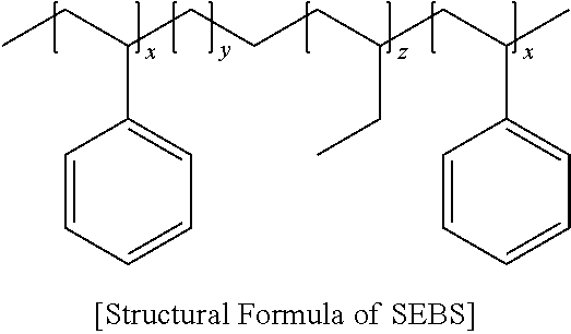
C1=CC=CC=C1C(CC)CCCC(CC(C)C1=CC=CC=C1)CC
